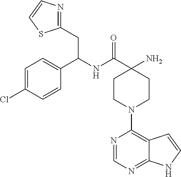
C1(N)(C(=O)NC(CC2=NC=CS2)C2=CC=C(Cl)C=C2)CCN(C2=C3C(=NC=N2)NC=C3)CC1
